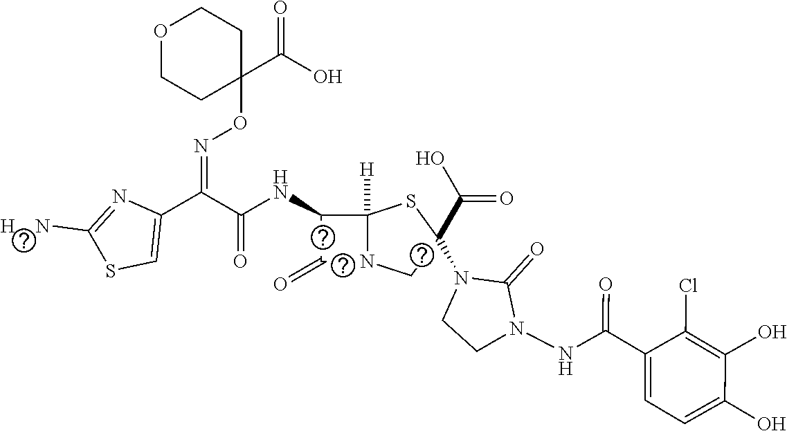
C(=O)(NC1C(=O)N2C1([H])SC(C(O)=O)(N1CCN(NC(C3=CC=C(O)C(O)=C3Cl)=O)C1=O)C2)C(C1=CSC([H    N])=N1)=NOC1(C(O)=O)CCOCC1
